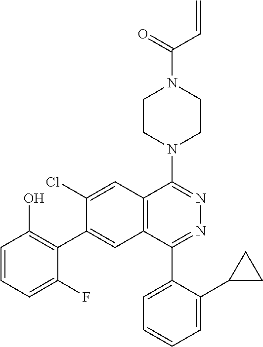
C(N1CCN(C2=NN=C(C3=CC=CC=C3C3CC3)C3=C2C=C(Cl)C(C2=C(O)C=CC=C2F)=C3)CC1)(C=C)=O
